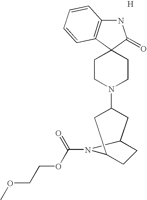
N1C2=C(C3(C1=O)CCN(C1CC4CCC(C1)N4C(=O)OCCOC)CC3)C=CC=C2.[H]
